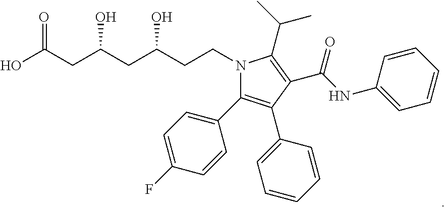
O=C(O)CC(CC(CCN1C(C2=CC=C(F)C=C2)=C(C2=CC=CC=C2)C(C(=O)NC2=CC=CC=C2)=C1C(C)C)O)O
